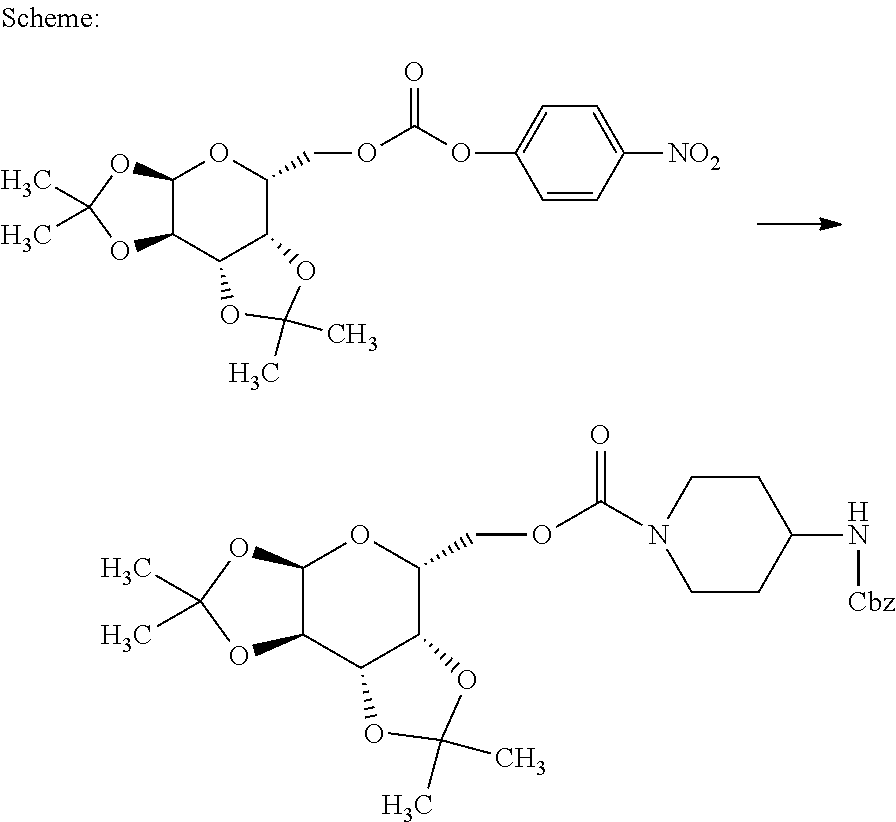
C12C(OC(C)(C)O1)OC(COC(OC1=CC=C([NO2])C=C1)=O)C1C2OC(C)(C)O1.C12C(OC(C)(C)O1)OC(COC(=O)N1CCC(N[Cbz])CC1)C1C2OC(C)(C)O1
